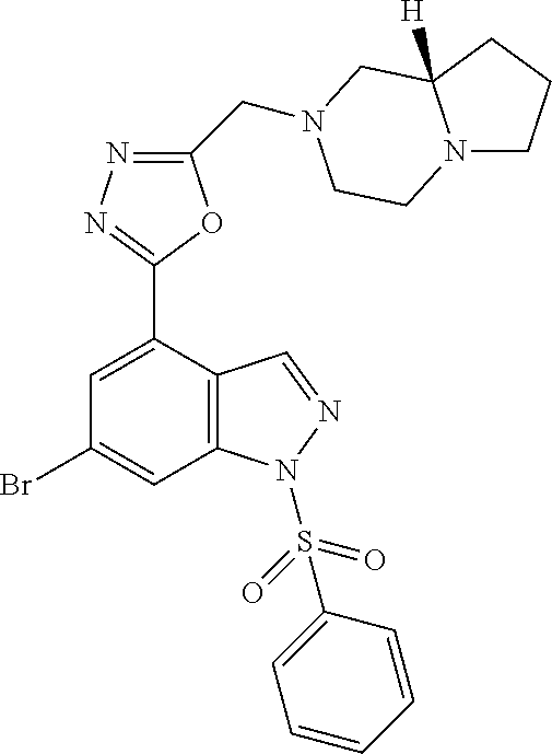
BrC1=CC2=C(C(C3=NN=C(CN4CC5([H])N(CCC5)CC4)O3)=C1)C=NN2S(C1=CC=CC=C1)(=O)=O
